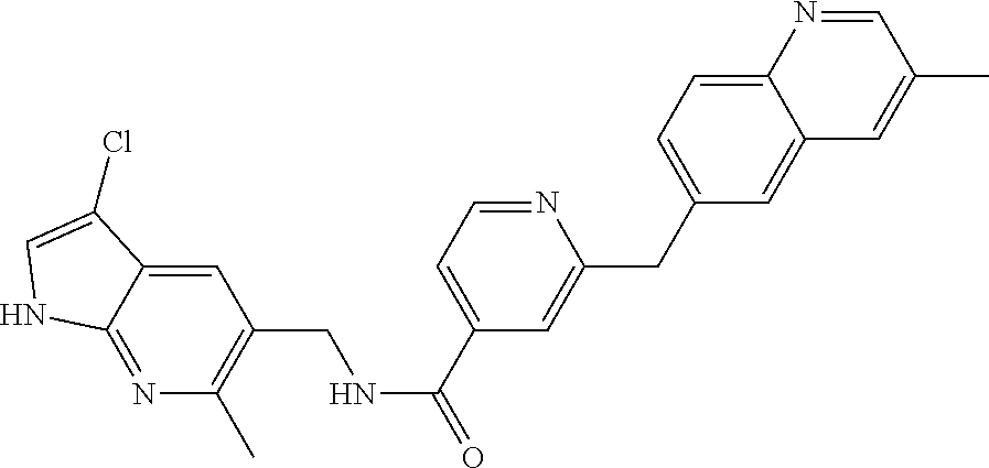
C12=CC(CNC(=O)C3=CC=NC(CC4=CC=C5C(=C4)C=C(C)C=N5)=C3)=C(C)N=C1NC=C2Cl
